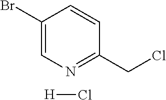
C1(Br)=CN=C(CCl)C=C1.[H]Cl
